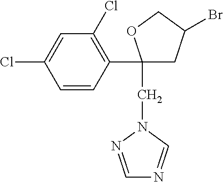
C1=CC(C2(CN3N=CN=C3)CC(Br)CO2)=C(Cl)C=C1Cl
